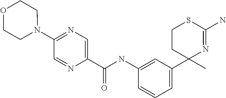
N1(C2=NC=C(C(NC3=CC(C4(C)N=C(N)SCC4)=CC=C3)=O)N=C2)CCOCC1
